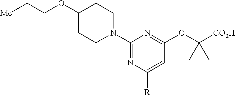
C1(OCC[Me])CCN(C2=NC([R])=CC(OC3([CO2H])CC3)=N2)CC1
